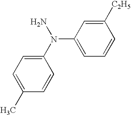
C1=CC(N(N)C2=CC=CC([C2H5])=C2)=CC=C1C
